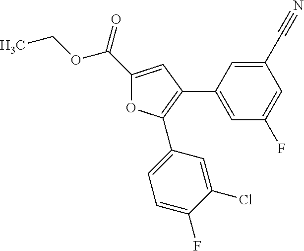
C1(C(=O)OCC)=CC(C2=CC(F)=CC(C#N)=C2)=C(C2=CC=C(F)C(Cl)=C2)O1
